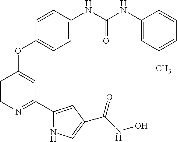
C1=C(NC(NC2=CC(C)=CC=C2)=O)C=CC(OC2=CC(C3=CC(C(NO)=O)=CN3)=NC=C2)=C1
